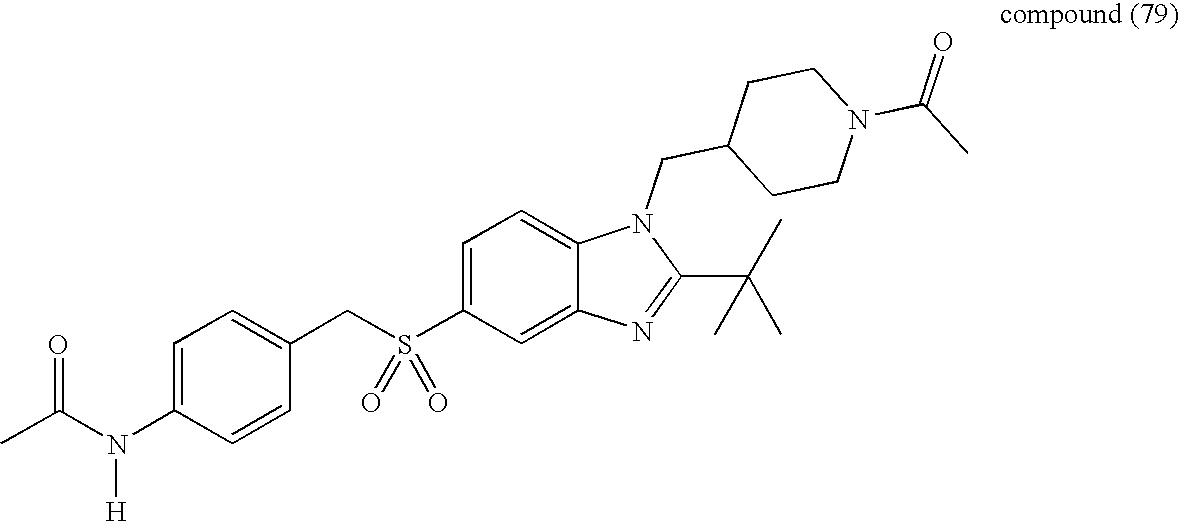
C1(CS(C2=CC=C3C(=C2)N=C(C(C)(C)C)N3CC2CCN(C(C)=O)CC2)(=O)=O)=CC=C(N(C(C)=O)[H])C=C1
